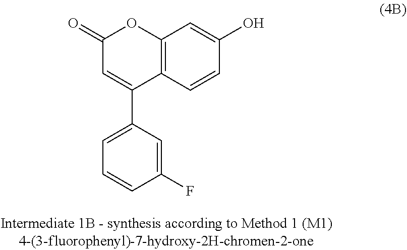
C12=C(C=CC(O)=C1)C(C1=CC=CC(F)=C1)=CC(=O)O2
